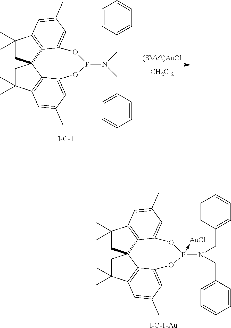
[I-C-1-Au].C1(C)(C)CC23C4=C1C=C(C)C=C4OP(N(CC1=CC=CC=C1)CC1=CC=CC=C1)(->[AuCl])OC1=CC(C)=CC(=C21)C(C)(C)C3.[(SMe2)AuCl].[CH2Cl2].[I-C-1].C1(C)(C)CC23C4=C1C=C(C)C=C4OP(N(CC1=CC=CC=C1)CC1=CC=CC=C1)OC1=CC(C)=CC(=C21)C(C)(C)C3
